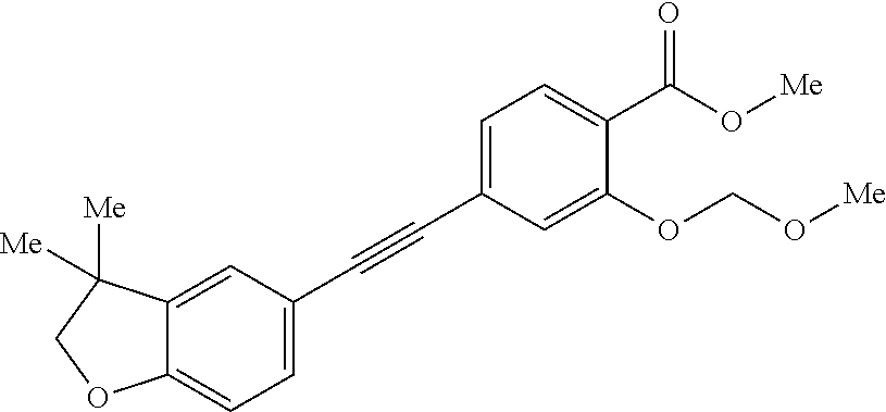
C1=C(C#CC2=CC=C(C(O[Me])=O)C(OCO[Me])=C2)C=C2C(=C1)OCC2([Me])[Me]
